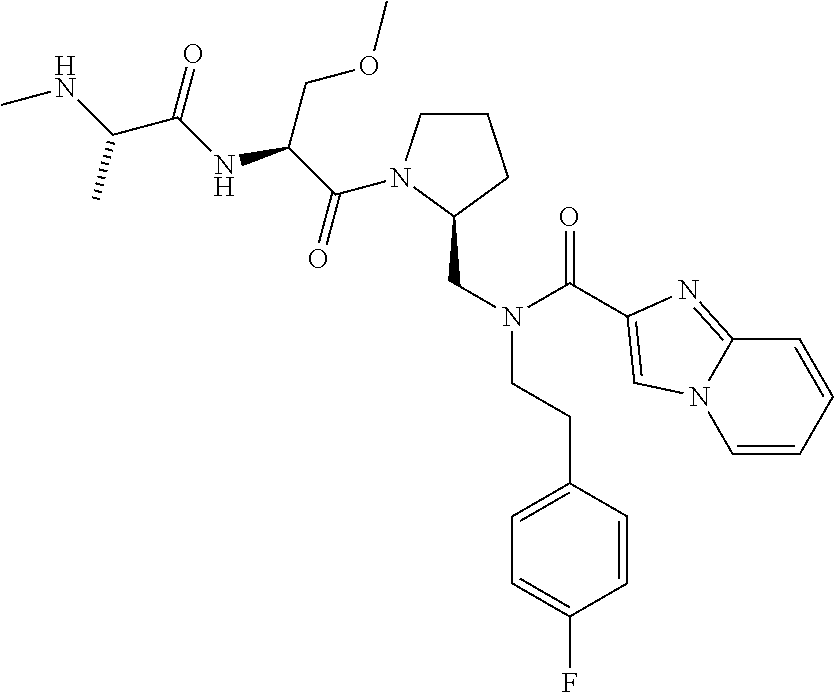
CNC(C)C(=O)NC(COC)C(=O)N1CCCC1CN(C(=O)C1=CN2C=CC=CC2=N1)CCC1=CC=C(F)C=C1
